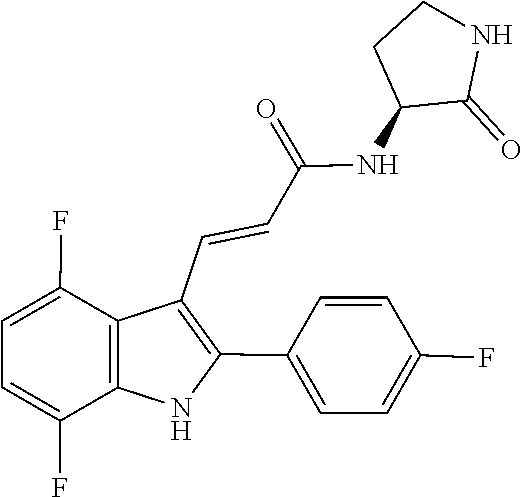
C(=CC(=O)NC1CCNC1=O)C1=C(C2=CC=C(F)C=C2)NC2=C1C(F)=CC=C2F
